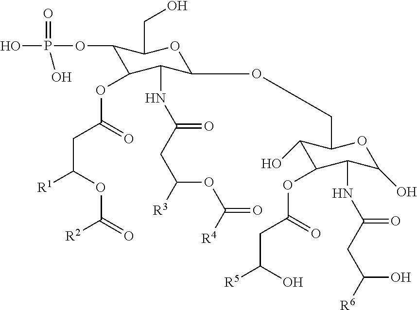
C1(OP(O)(=O)O)C(OC(=O)CC([R1])OC(=O)[R2])C(NC(=O)CC([R3])OC([R4])=O)C(OCC2C(O)C(OC(=O)CC([R5])O)C(NC(=O)CC([R6])O)C(O)O2)OC1CO
